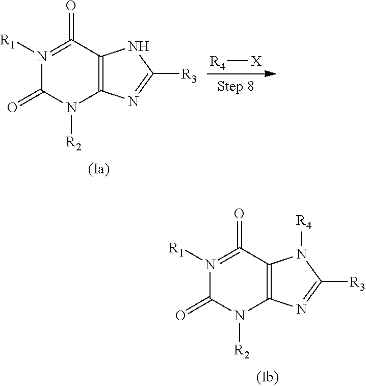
N1([R1])=C(=O)C2=C(N([R2])C1=O)N=C([R3])N2.[R4][X].N1([R1])=C(=O)C2=C(N([R2])C1=O)N=C([R3])N2[R4]
